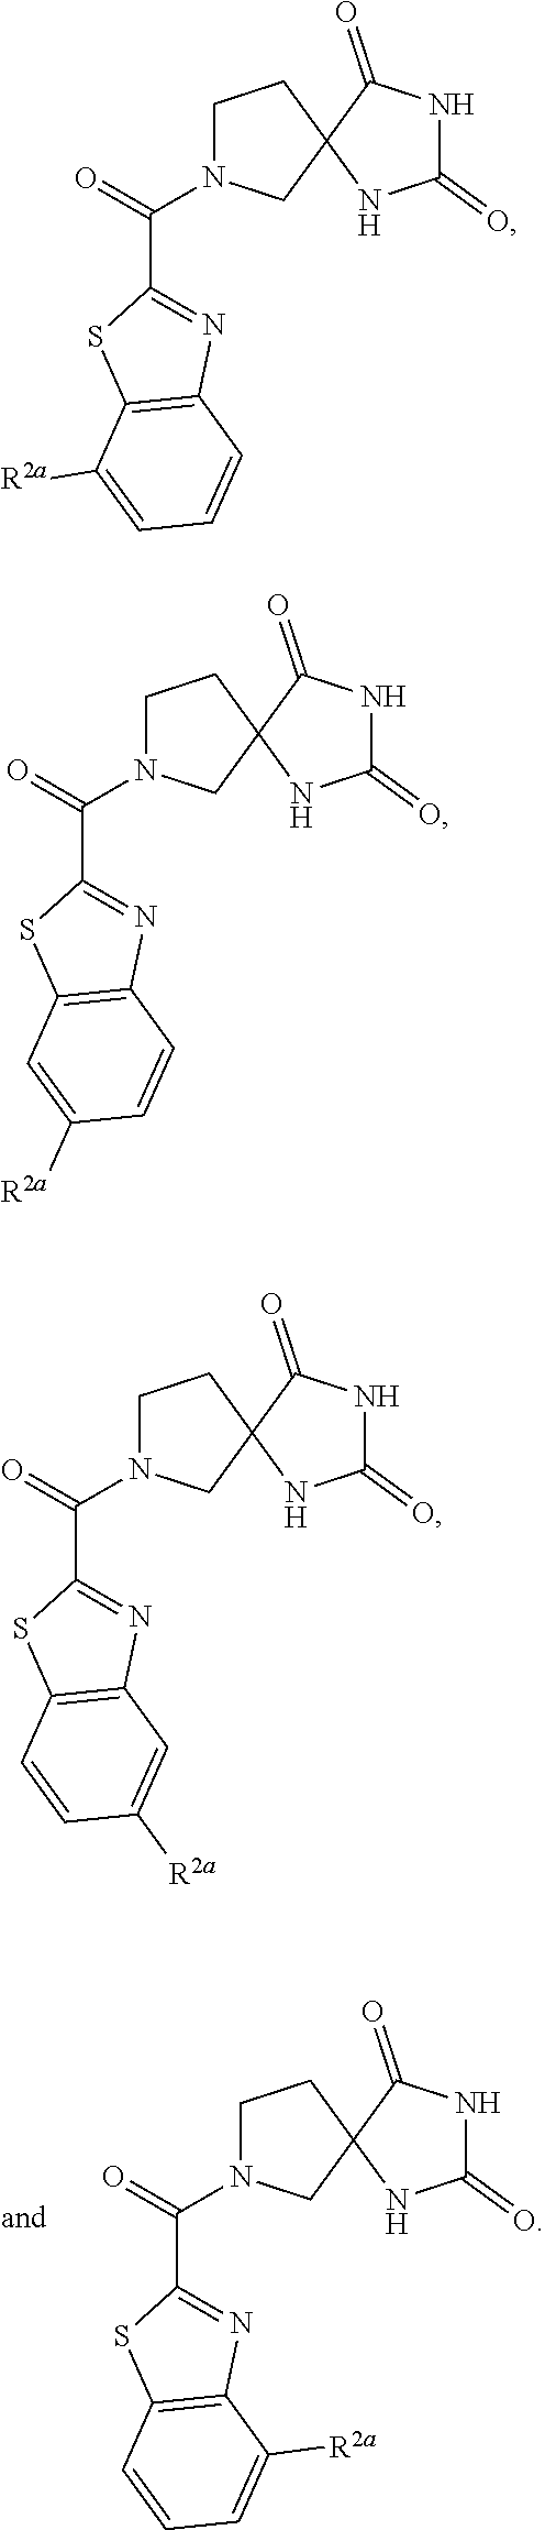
C(=O)(N1CCC2(C1)C(=O)NC(=O)N2)C1=NC2=C(S1)C=CC=C2[R2a].C(=O)(N1CCC2(C1)C(=O)NC(=O)N2)C1=NC2=C(S1)C([R2a])=CC=C2.C(=O)(N1CCC2(C1)C(=O)NC(=O)N2)C1=NC2=C(S1)C=C([R2a])C=C2.C(=O)(N1CCC2(C1)C(=O)NC(=O)N2)C1=NC2=C(S1)C=CC([R2a])=C2
